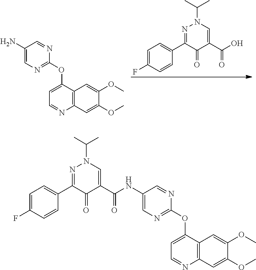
C1(=O)C(C(=O)O)=CN(C(C)C)N=C1C1=CC=C(F)C=C1.C12=C(C(OC3=NC=C(N)C=N3)=CC=N1)C=C(OC)C(OC)=C2.CC(C)N1C=C(C(=O)NC2=CN=C(OC3=CC=NC4=C3C=C(OC)C(OC)=C4)N=C2)C(=O)C(C2=CC=C(F)C=C2)=N1
